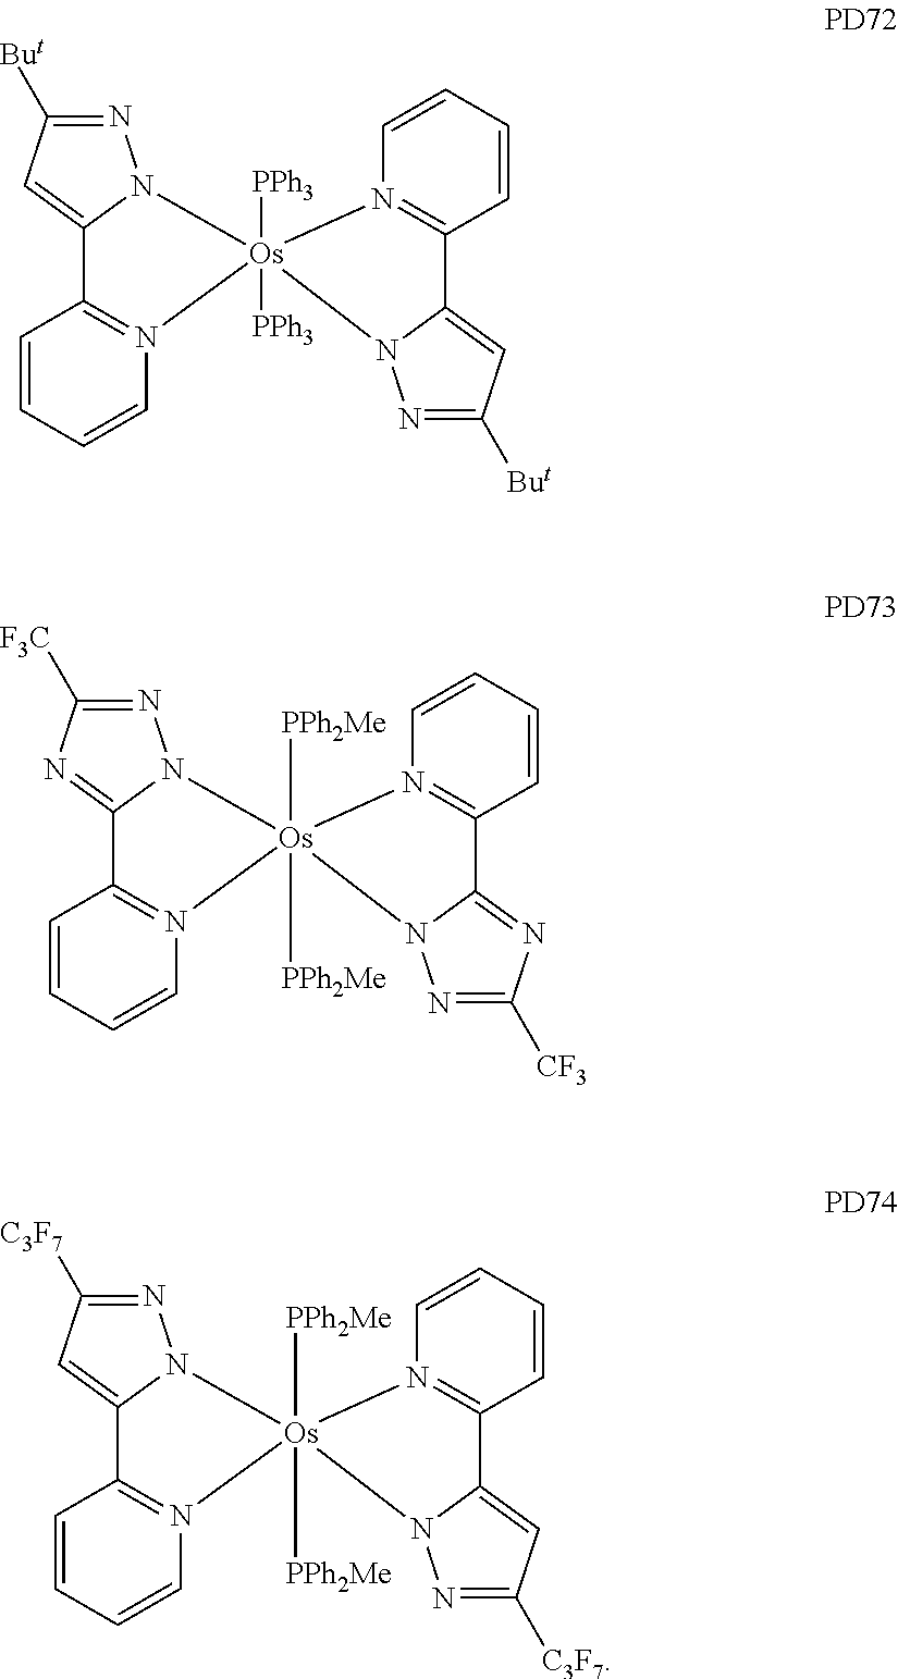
N1=C([But])C=C2N1[Os]1([PPh3])([PPh3])(N3=C2C=CC=C3)N2=C(C=CC=C2)C2=CC([But])=NN12.N1=C([F3C])N=C2N1[Os]1([PPh2Me])([PPh2Me])(N3=C2C=CC=C3)N2=C(C=CC=C2)C2=NC([CF3])=NN12.N1=C([C3F7])C=C2N1[Os]1([PPh2Me])([PPh2Me])(N3=C2C=CC=C3)N2=C(C=CC=C2)C2=CC([C3F7])=NN12
